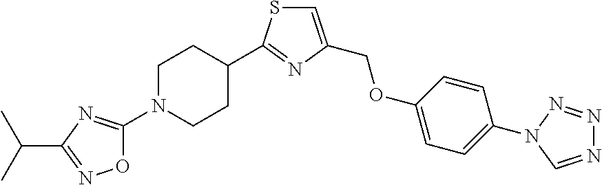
C1=CC(OCC2=CSC(C3CCN(C4=NC(C(C)C)=NO4)CC3)=N2)=CC=C1N1N=NN=C1
